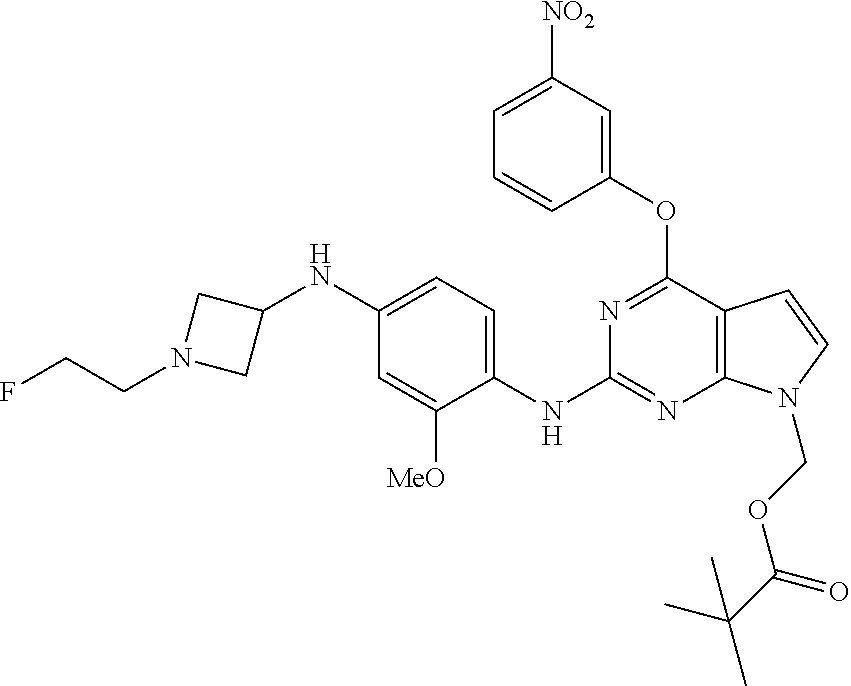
C1(OC2=NC(NC3=CC=C(NC4CN(CCF)C4)C=C3[MeO])=NC3=C2C=CN3COC(C(C)(C)C)=O)=CC([NO2])=CC=C1
